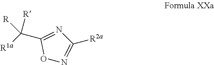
O1N=C([R2a])N=C1C([R1a])([R])[R]
